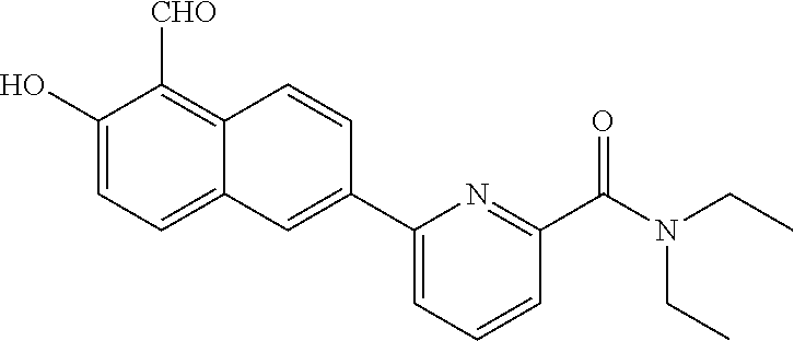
OC1=CC=C2C(=C1[CHO])C=CC(C1=CC=CC(C(N(CC)CC)=O)=N1)=C2
